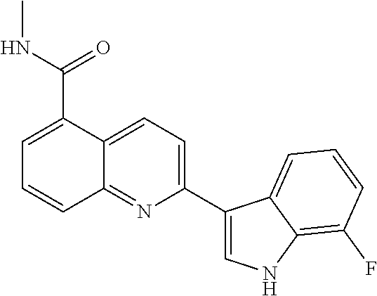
C1(C2=CNC3=C(F)C=CC=C23)=CC=C2C(=N1)C=CC=C2C(NC)=O
